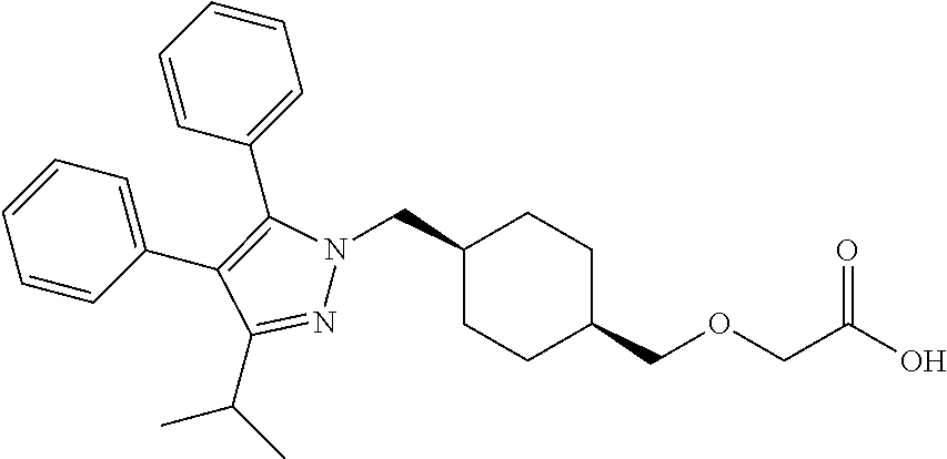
C1(CN2N=C(C(C)C)C(C3=CC=CC=C3)=C2C2=CC=CC=C2)CCC(COCC(O)=O)CC1
